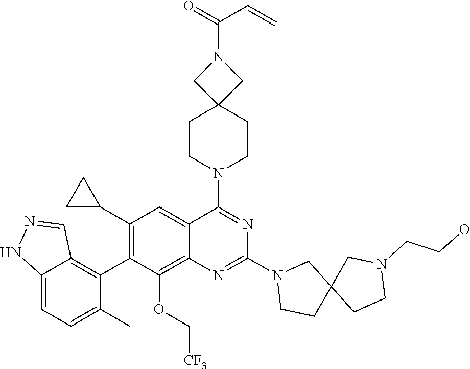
C12=CC=C(C)C(C3=C(C4CC4)C=C4C(=C3OC[CF3])N=C(N3CCC5(C3)CCN(CCO)C5)N=C4N3CCC4(CC3)CN(C(=O)C=C)C4)=C1C=NN2
